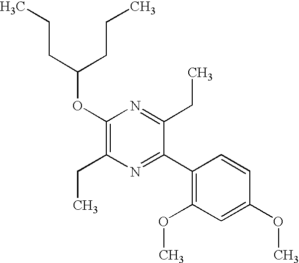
C1(OC(CCC)CCC)=C(CC)N=C(C2=C(OC)C=C(OC)C=C2)C(CC)=N1
